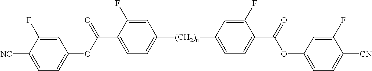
C1=C(F)C(C(=O)OC2=CC=C([NC])C(F)=C2)=CC=C1[(CH2)n]C1=CC=C(C(OC2=CC=C([CN])C(F)=C2)=O)C(F)=C1
